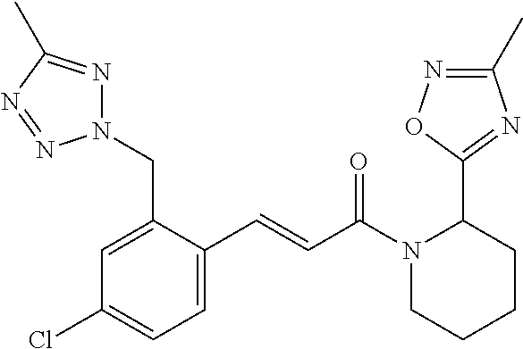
N1(CC2=CC(Cl)=CC=C2C=CC(N2CCCCC2C2=NC(C)=NO2)=O)N=C(C)N=N1
